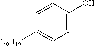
[C9H19]C1=CC=C(O)C=C1
